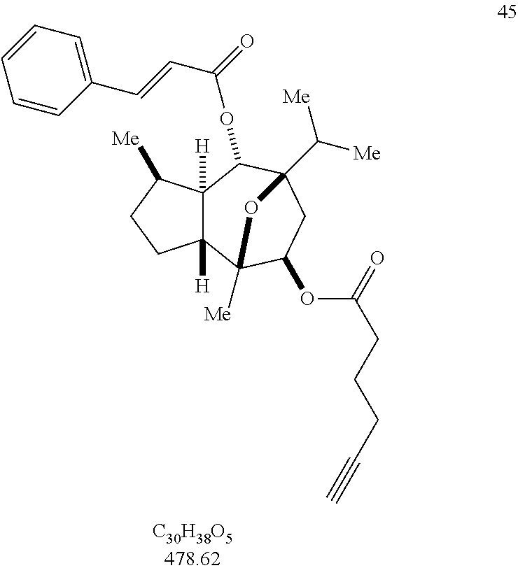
C12([H])C([H])(C([Me])CC1)C(OC(C=CC1=CC=CC=C1)=O)C1(C([Me])[Me])CC(OC(=O)CCCC#C)C2([Me])O1
